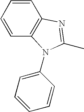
C1=CC=CC2=C1N(C1=CC=CC=C1)C(C)=N2
